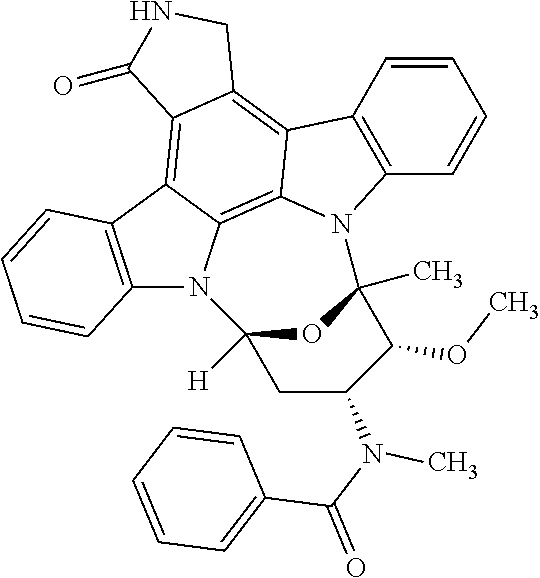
C1=CC2=C(C=C1)N1C3=C4C(=C5C(=C23)CNC5=O)C2=C(N4C3([H])OC1(C)C(OC)C(N(C(=O)C1=CC=CC=C1)C)C3)C=CC=C2
